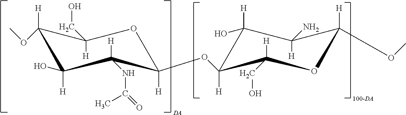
C1([H])(OC)C([H])(O)C([H])(NC(C)=O)C([H])(OC2([H])C([H])(CO)OC([H])(OC)C([H])(N)C2([H])O)OC1([H])CO
